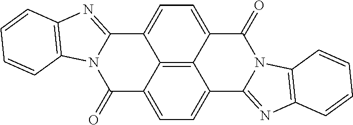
C1(=O)C2=CC=C3C4=C2C(=CC=C4C(=O)N2C3=NC3=C2C=CC=C3)C2=NC3=C(N12)C=CC=C3
